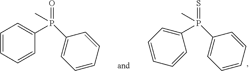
O=P(C1=CC=CC=C1)(C1=CC=CC=C1)C.S=P(C1=CC=CC=C1)(C1=CC=CC=C1)C
